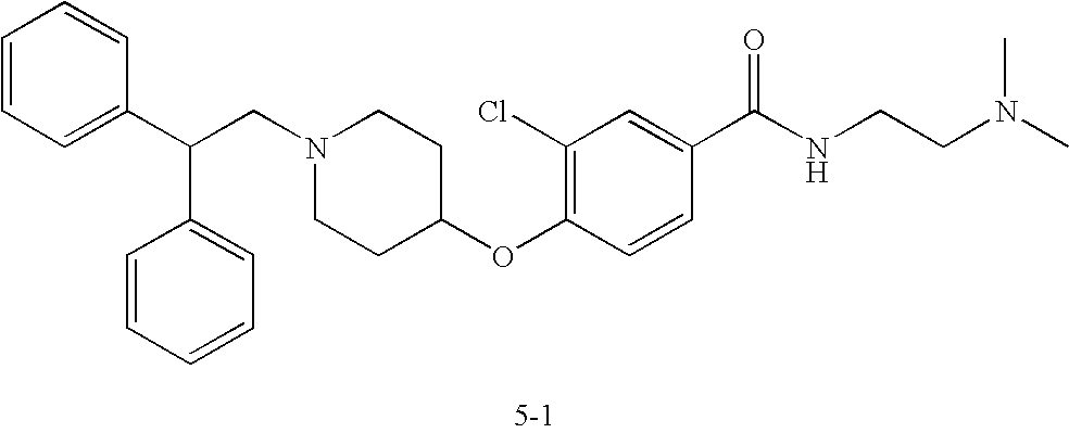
C1=CC=C(C(CN2CCC(OC3=C(Cl)C=C(C(NCCN(C)C)=O)C=C3)CC2)C2=CC=CC=C2)C=C1
